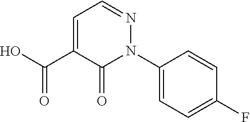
C1=C(C(=O)O)C(=O)N(C2=CC=C(F)C=C2)N=C1
